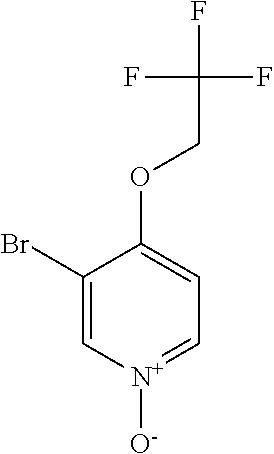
C1(Br)=C[N+]([O-])=CC=C1OCC(F)(F)F
